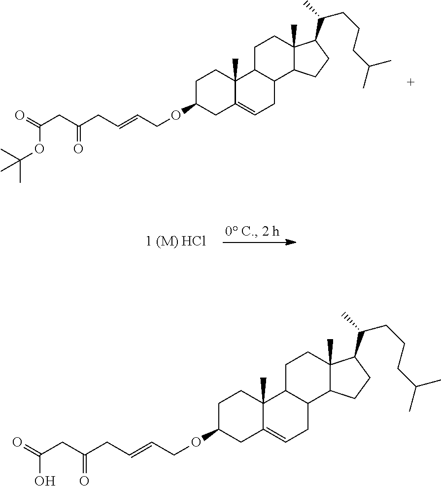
C1C2C(C3C(C)(C1)C(C(CCCC(C)C)C)CC3)CC=C1C2(C)CCC(OCC=CCC(CC(=O)OC(C)(C)C)=O)C1.[1 (M) HCl].C1C2C(C3C(C)(C1)C(C(CCCC(C)C)C)CC3)CC=C1C2(C)CCC(OCC=CCC(CC(=O)O)=O)C1
